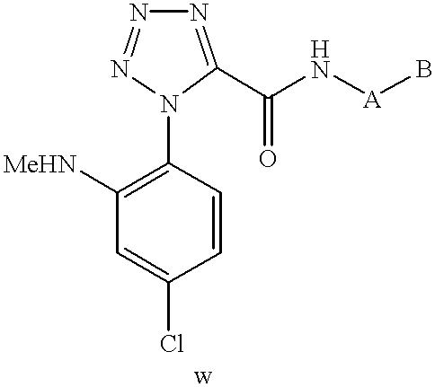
C1=CC(Cl)=CC([MeHN])=C1N1N=NN=C1C(=O)N[A]B
